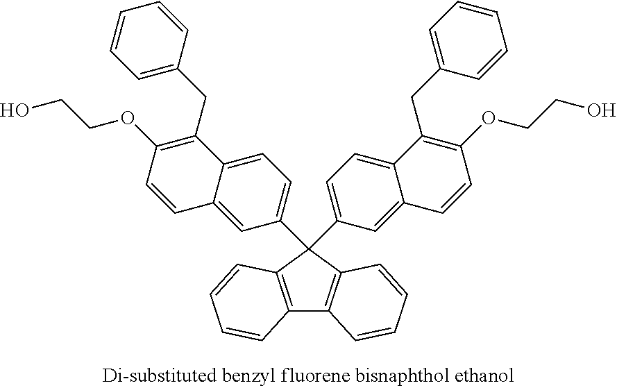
C12=C(C=CC=C1)C(C1=CC=C3C(=C1)C=CC(OCCO)=C3CC1=CC=CC=C1)(C1=CC=C3C(=C1)C=CC(OCCO)=C3CC1=CC=CC=C1)C1=C2C=CC=C1
